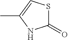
CC1=CSC(=O)N1
